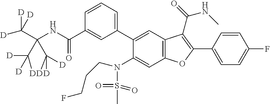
C1=CC(C2=C(C(=O)NC)C3=C(C=C(N(S(C)(=O)=O)CCCF)C(C4=CC=CC(C(NC(C([D])([D])[D])(C([D])([D])[D])C([D])([D])[D])=O)=C4)=C3)O2)=CC=C1F
